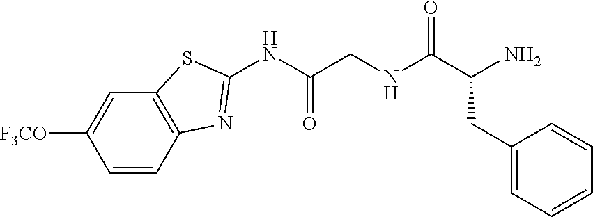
C1(NC(CNC(C(N)CC2=CC=CC=C2)=O)=O)=NC2=C(S1)C=C([F3CO])C=C2
